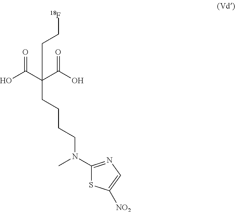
N(CCCCC(C(O)=O)(C(O)=O)CC[18F])(C1=NC=C([NO2])S1)C
